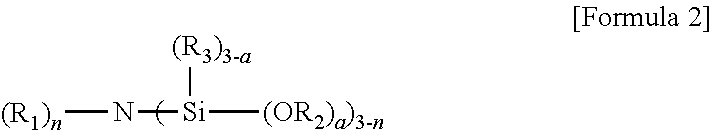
[(R1)n]N[Si]([(OR2)a)3-n])[(R3)3-a]
